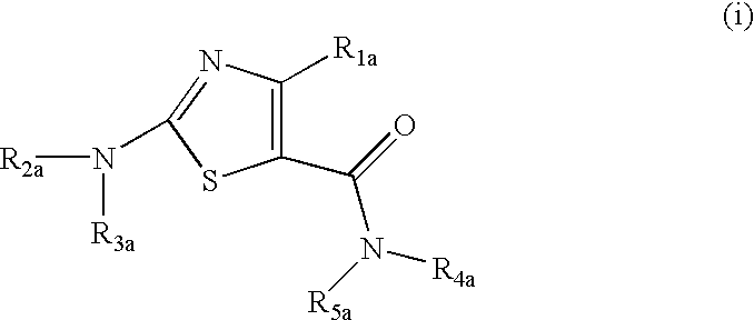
C1(C(=O)N([R5a])[R4a])=C([R1a])N=C(N([R2a])[R3a])S1
